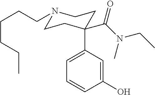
C1(C2(C(=O)N(C)CC)CCN(CCCCCC)CC2)=CC=CC(O)=C1
